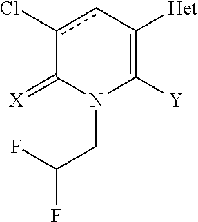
c1(Cl)cC([Het])=C([Y])N(CC(F)F)C1=[X]
